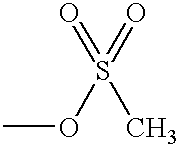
COS(C)(=O)=O
